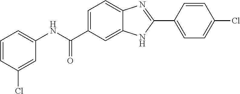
C1(NC(C2=CC=C3C(=C2)NC(C2=CC=C(Cl)C=C2)=N3)=O)=CC=CC(Cl)=C1
